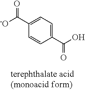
C1(C([-O])=O)=CC=C(C(O)=O)C=C1
